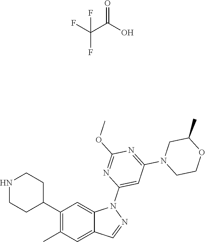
C1(C2CCNCC2)=C(C)C=C2C(=C1)N(C1=CC(N3CCOC(C)C3)=NC(OC)=N1)N=C2.FC(C(O)=O)(F)F
